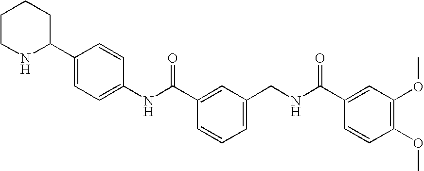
C1=C(CNC(C2=CC(OC)=C(OC)C=C2)=O)C=C(C(NC2=CC=C(C3NCCCC3)C=C2)=O)C=C1
